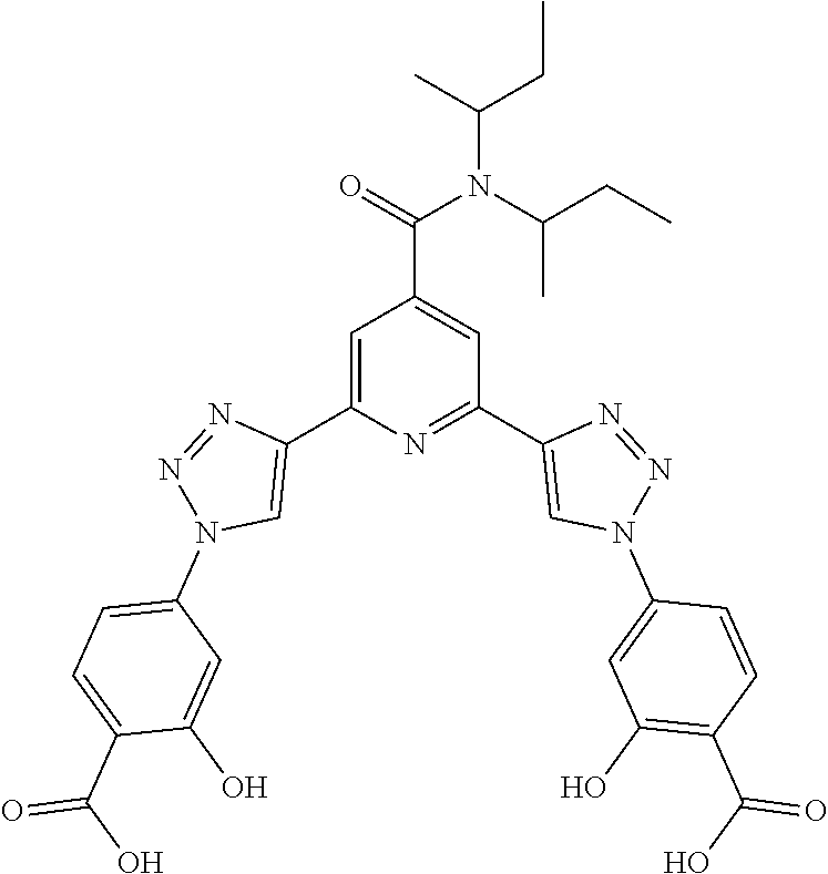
C1=C(C2=CN(C3=CC=C(C(O)=O)C(O)=C3)N=N2)N=C(C2=CN(C3=CC(O)=C(C(O)=O)C=C3)N=N2)C=C1C(=O)N(C(CC)C)C(CC)C
